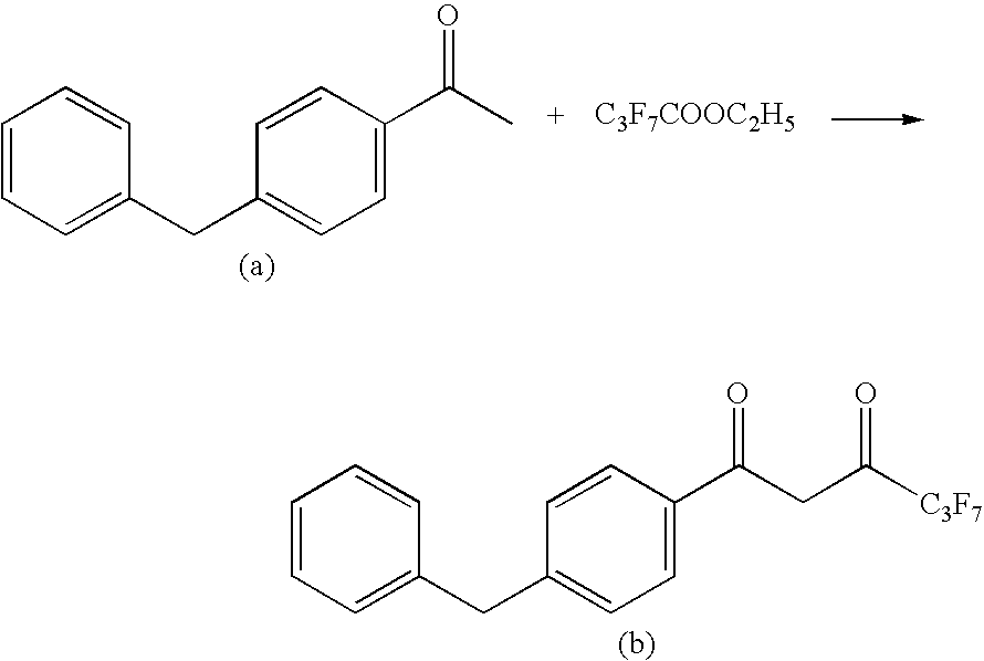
[C3F7COOC2H5].C1=CC=C(CC2=CC=C(C(=O)C)C=C2)C=C1.C1=CC=C(CC2=CC=C(C(=O)CC(=O)[C3F7])C=C2)C=C1
